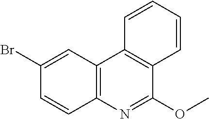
C12=C(N=C(OC)C3=C1C=CC=C3)C=CC(Br)=C2
